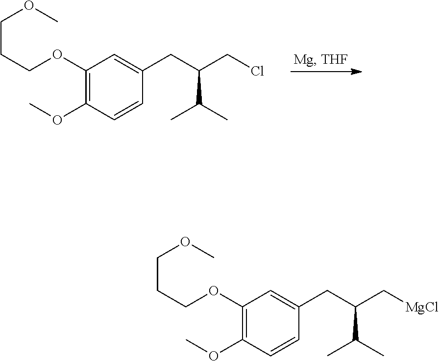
C1(OCCCOC)=C(OC)C=CC(CC(CCl)C(C)C)=C1.C1(OCCCOC)=C(OC)C=CC(CC(C[MgCl])C(C)C)=C1
